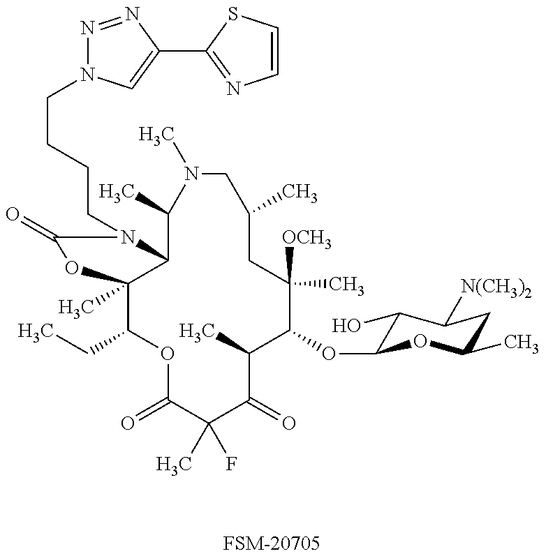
[FSM-20705].C1(CC)C2(C)C(N(CCCCN3N=NC(C4=NC=CS4)=C3)C(=O)O2)C(C)N(C)CC(C)CC([OCH3])(C)C(OC2C(O)C([N(CH3)2])CC(C)O2)C(C)C(=O)C(C)(F)C(=O)O1
